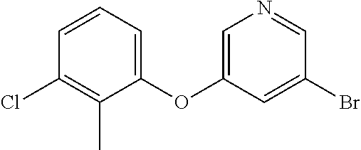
C1=CC=C(OC2=CN=CC(Br)=C2)C(C)=C1Cl
